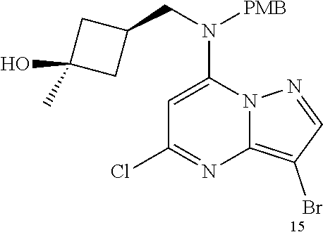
C1=C(N(CC2CC(O)(C)C2)[PMB])N2C(=C(Br)C=N2)N=C1Cl
